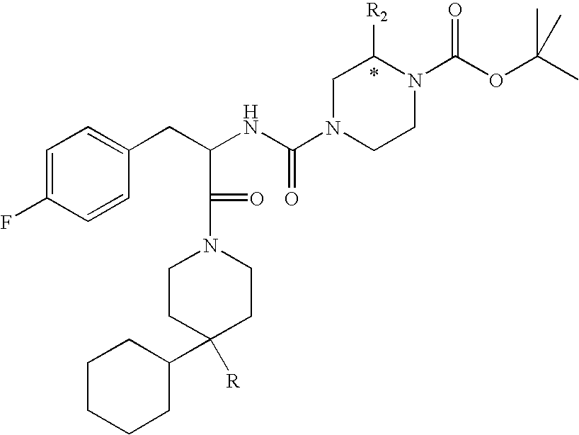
C1=C(F)C=CC(CC(NC(N2CCN(C(OC(C)(C)C)=O)C([R2])C2)=O)C(N2CCC(C3CCCCC3)([R])CC2)=O)=C1
